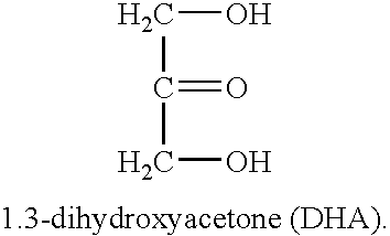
C(O)C(=O)CO
